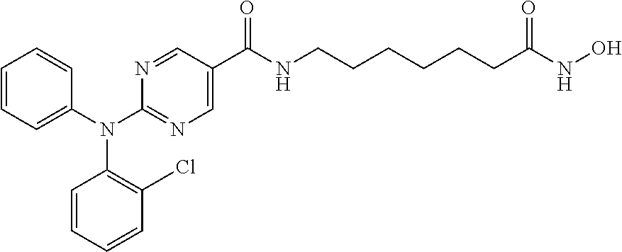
C1(N(C2=NC=C(C(NCCCCCCC(NO)=O)=O)C=N2)C2=C(Cl)C=CC=C2)=CC=CC=C1
